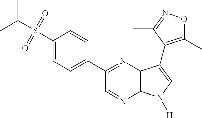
CC(S(=O)(=O)C1=CC=C(C2=NC3=C(N=C2)N([H])C=C3C2=C(C)ON=C2C)C=C1)C
